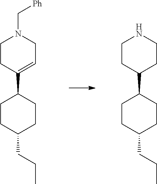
C1CC(CCC)CCC1C1CCNCC1.C1CC(CCC)CCC1C1=CCN(C[Ph])CC1
